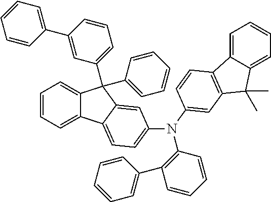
C1=CC=C2C(=C1)C(C1=CC=CC(C3=CC=CC=C3)=C1)(C1=CC=CC=C1)C1=CC(N(C3=C(C4=CC=CC=C4)C=CC=C3)C3=CC4=C(C5=CC=CC=C5C4(C)C)C=C3)=CC=C21
